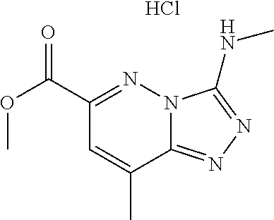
C1(C(=O)OC)=NN2C(=NN=C2NC)C(C)=C1.Cl
